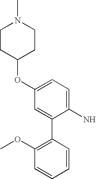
C1(N)=CC=C(OC2CCN(C)CC2)C=C1C1=C(OC)C=CC=C1
